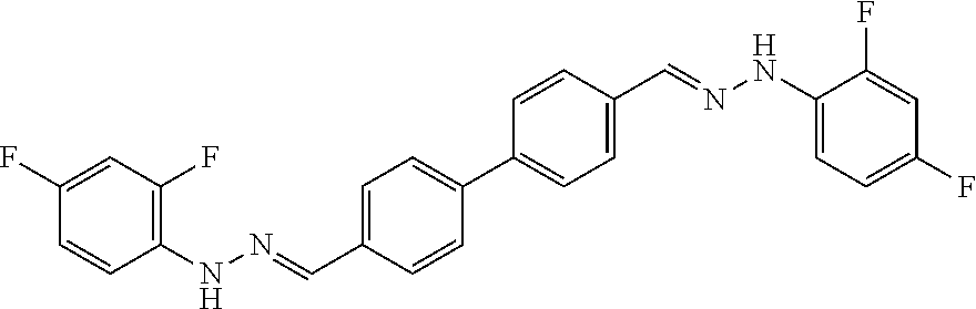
C1(F)=CC=C(NN=CC2=CC=C(C3=CC=C(C=NNC4=C(F)C=C(F)C=C4)C=C3)C=C2)C(F)=C1
